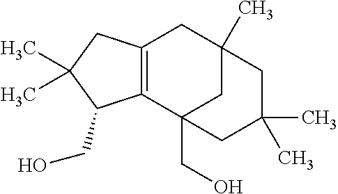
C12=C(CC3(C)CC1(CO)CC(C)(C)C3)CC(C)(C)C2CO
